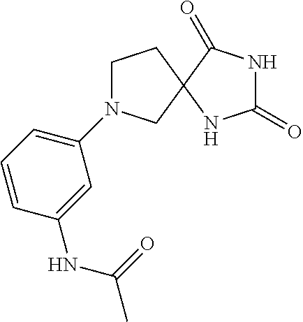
C1N(C2=CC=CC(NC(=O)C)=C2)CC2(C1)NC(=O)NC2=O
